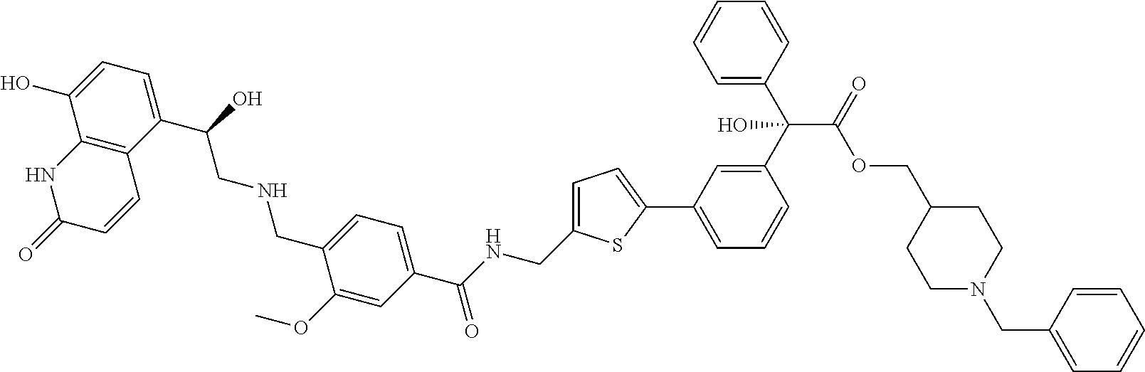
C1(C(CNCC2=CC=C(C(NCC3=CC=C(C4=CC=CC(C(C5=CC=CC=C5)(C(OCC5CCN(CC6=CC=CC=C6)CC5)=O)O)=C4)S3)=O)C=C2OC)O)=CC=C(O)C2=C1C=CC(=O)N2
